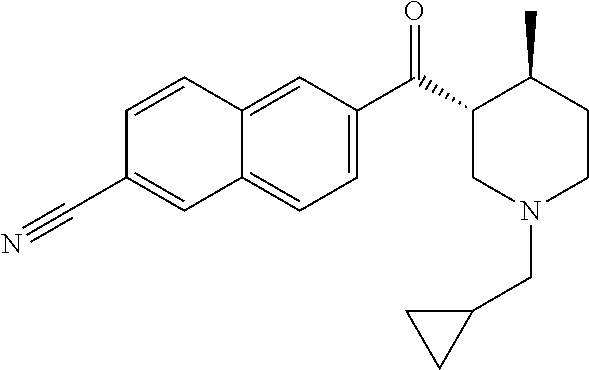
C1=CC2=CC(C(C3CN(CC4CC4)CCC3C)=O)=CC=C2C=C1C#N
